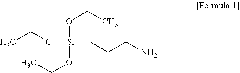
CCO[Si](OCC)(CCCN)OCC
